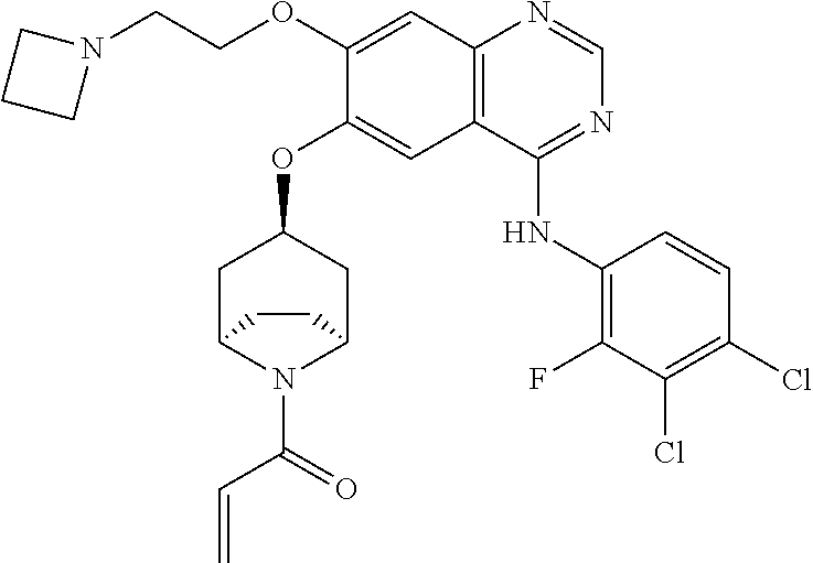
C(C=C)(N1C2CC(OC3=CC4=C(N=CN=C4NC4=C(F)C(Cl)=C(Cl)C=C4)C=C3OCCN3CCC3)CC1CC2)=O
